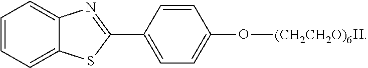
C1=C2C(=CC=C1)N=C(C1=CC=C(O[(CH2CH2O)6])C=C1)S2.[H]
